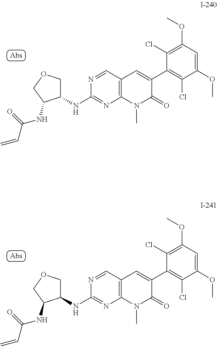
C1(NC2=NC3=C(C=N2)C=C(C2=C(Cl)C(OC)=CC(OC)=C2Cl)C(=O)N3C)COCC1NC(C=C)=O.C1(NC2=NC3=C(C=N2)C=C(C2=C(Cl)C(OC)=CC(OC)=C2Cl)C(=O)N3C)COCC1NC(C=C)=O
